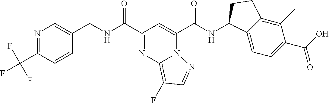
N1=C(C(F)(F)F)C=CC(CNC(C2=NC3=C(F)C=NN3C(C(NC3C4=CC=C(C(O)=O)C(C)=C4CC3)=O)=C2)=O)=C1
